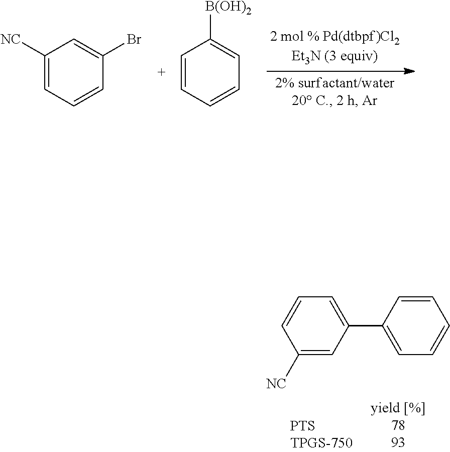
C1([NC])=CC=CC(Br)=C1.C1=CC=CC=C1[B(OH)2].C1([NC])=CC(C2=CC=CC=C2)=CC=C1
